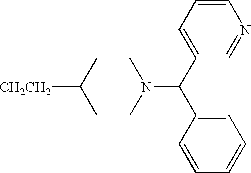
[CH2CH2]C1CCN(C(C2=CC=CN=C2)C2=CC=CC=C2)CC1
